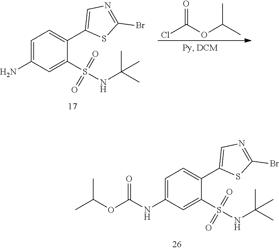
ClC(OC(C)C)=O.C1=C(N)C=C(S(NC(C)(C)C)(=O)=O)C(C2=CN=C(Br)S2)=C1.C1=C(NC(OC(C)C)=O)C=C(S(NC(C)(C)C)(=O)=O)C(C2=CN=C(Br)S2)=C1
